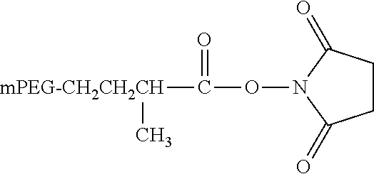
C1CC(=O)N(OC(=O)[mPEG-CH2CH2CH]C)C1=O
